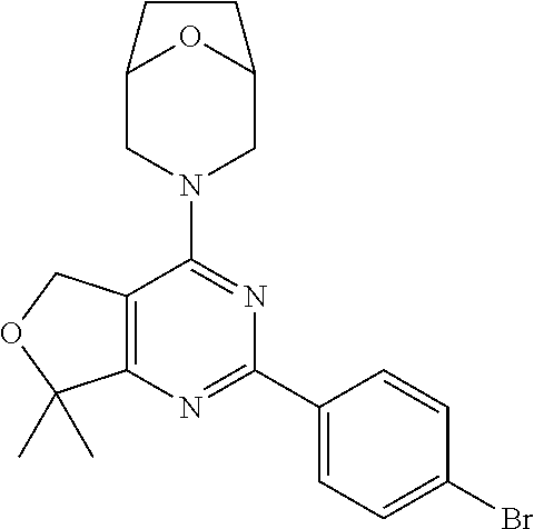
C12=C(N=C(C3=CC=C(Br)C=C3)N=C1N1CC3OC(C1)CC3)C(C)(C)OC2
